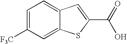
C12=CC=C([F3C])C=C1SC(C(=O)O)=C2
